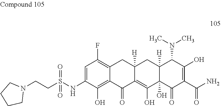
C1=C(NS(=O)(=O)CCN2CCCC2)C(O)=C2C(=C1F)CC1([H])C(=C(O)C3(O)C([H])(C1)C(N(C)C)C(O)=C(C(N)=O)C3=O)C2=O
